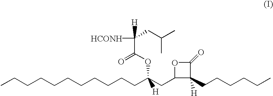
CCCCCCCCCCCC(CC1C(CCCCCC)([H])C(=O)O1)(OC(=O)C([HCONH])([H])CC(C)C)[H]
